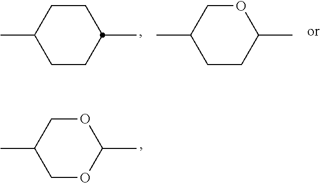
C1(C)CCC(C)CC1.C1(C)CCC(C)OC1.C1(C)COC(C)OC1
